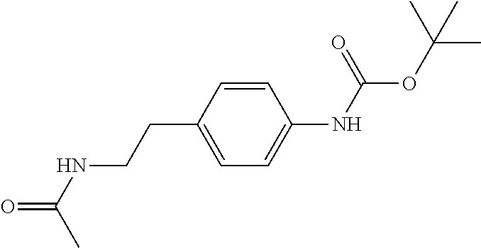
CC(NCCC1=CC=C(NC(OC(C)(C)C)=O)C=C1)=O
